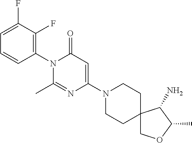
C1(N2C(C)=NC(N3CCC4(CC3)COC(C)C4N)=CC2=O)=C(F)C(F)=CC=C1
